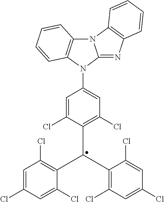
C1(N2C3=NC4=C(N3C3=C2C=CC=C3)C=CC=C4)=CC(Cl)=C(C(C2=C(Cl)C=C(Cl)C=C2Cl)C2=C(Cl)C=C(Cl)C=C2Cl)C(Cl)=C1
